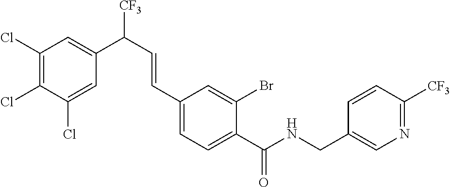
N(C(C1=CC=C(C=CC([CF3])C2=CC(Cl)=C(Cl)C(Cl)=C2)C=C1Br)=O)CC1=CN=C([CF3])C=C1
